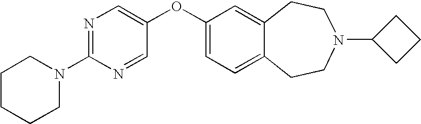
C1CCCN(C2=NC=C(OC3=CC=C4C(=C3)CCN(C3CCC3)CC4)C=N2)C1
